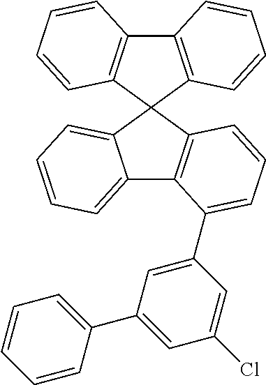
C12=C(C3(C4=C1C=CC=C4)C1=CC=CC=C1C1=C3C=CC=C1C1=CC(C3=CC=CC=C3)=CC(Cl)=C1)C=CC=C2
